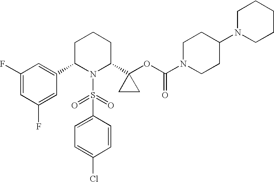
C1(F)=CC(C2N(S(=O)(=O)C3=CC=C(Cl)C=C3)C(C3(OC(N4CCC(N5CCCCC5)CC4)=O)CC3)CCC2)=CC(F)=C1
